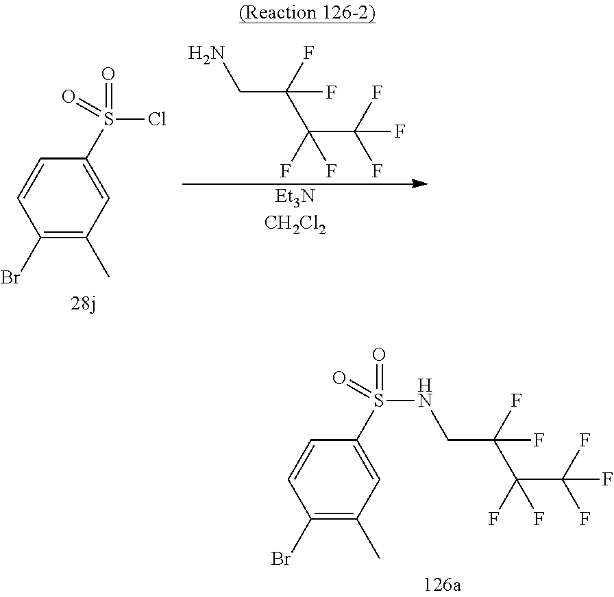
[Et3NCH2Cl2].BrC1=C(C)C=C(S(=O)(Cl)=O)C=C1.NCC(C(F)(C(F)(F)F)F)(F)F.BrC1=C(C)C=C(S(NCC(C(F)(C(F)(F)F)F)(F)F)(=O)=O)C=C1
